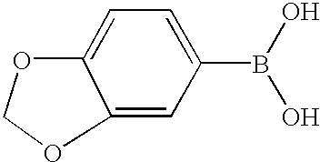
C1(B(O)O)=CC=C2C(=C1)OCO2
